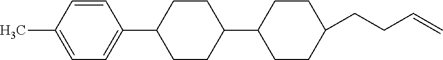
C1=C(C)C=CC(C2CCC(C3CCC(CCC=C)CC3)CC2)=C1
